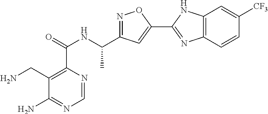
C1=NC(C(=O)NC(C2=NOC(C3=NC4=C(N3)C=C([CF3])C=C4)=C2)C)=C(CN)C(N)=N1
